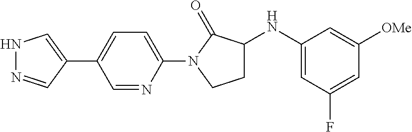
C1=C(N2CCC(NC3=CC(F)=CC([OMe])=C3)C2=O)N=CC(C2=CNN=C2)=C1
